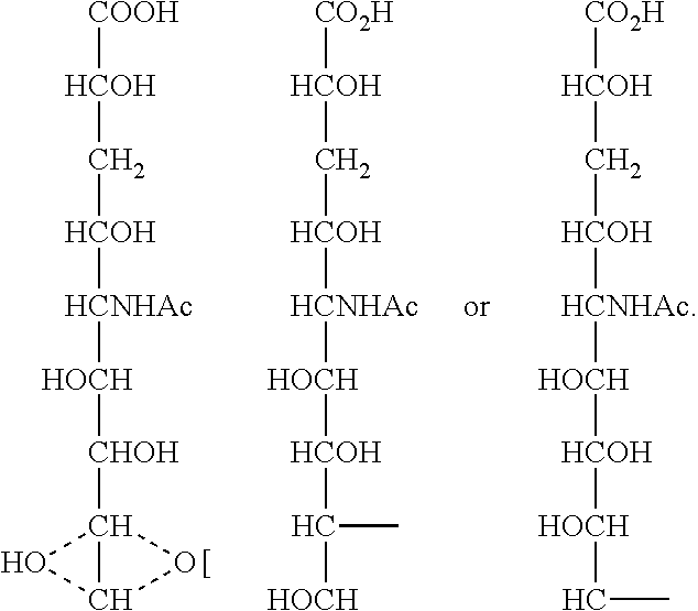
[COOH][HCOH]C[HCOH][HCNHAc][HOCH][CHOH]C12C(O1)O2.[CO2H][HCOH]C[HCOH][HCNHAc][HOCH][HCOH]C(C)[HOCH].[CO2H][HCOH]C[HCOH][HCNHAc][HOCH][HCOH][HOCH]CC
